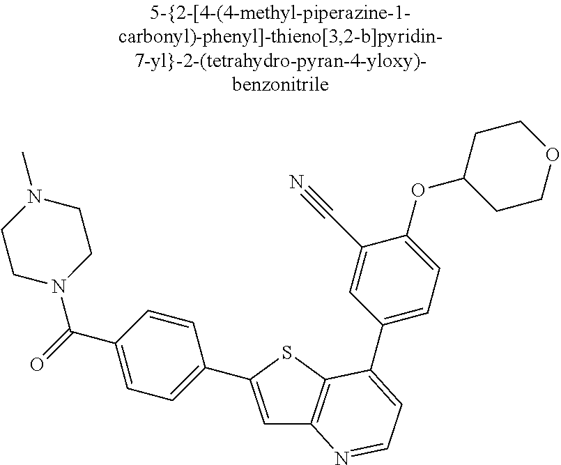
C1=C(C2=CC=C(C(=O)N3CCN(C)CC3)C=C2)SC2=C1N=CC=C2C1=CC=C(OC2CCOCC2)C(C#N)=C1
